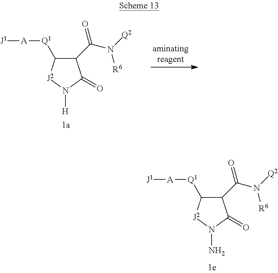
C1(C(N([Q2])[R6])=O)C([Q1][A][J1])[J2]N([H])C1=O.C1(C(N([Q2])[R6])=O)C([Q1][A][J1])[J2]N(N)C1=O
